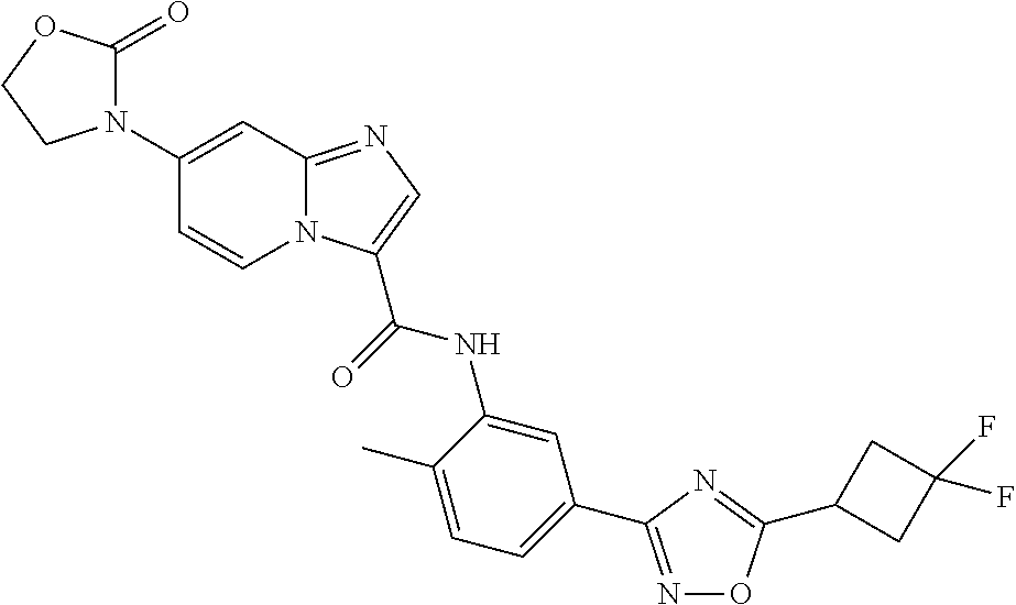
C1(N2C(=O)OCC2)=CC2=NC=C(C(=O)NC3=CC(C4=NOC(C5CC(F)(F)C5)=N4)=CC=C3C)N2C=C1
